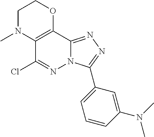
C1N(C)C2=C(OC1)C1=NN=C(C3=CC=CC(N(C)C)=C3)N1N=C2Cl
